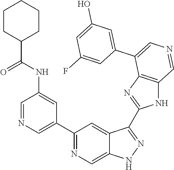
C1(C2=CN=CC(NC(C3CCCCC3)=O)=C2)=NC=C2C(=C1)C(C1=NC3=C(N1)C=NC=C3C1=CC(O)=CC(F)=C1)=NN2
